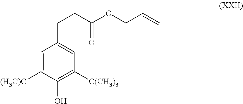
C1=C([(H3C)C])C(O)=C([C(CH3)3])C=C1CCC(OCC=C)=O
